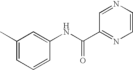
C1(C)=CC=CC(NC(C2=NC=CN=C2)=O)=C1
